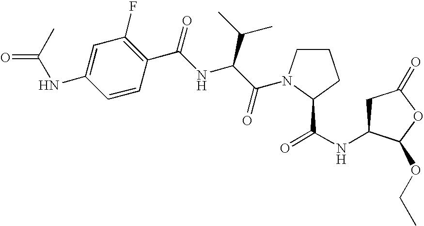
C1C(NC(=O)C2N(C(C(NC(C3=C(F)C=C(NC(=O)C)C=C3)=O)C(C)C)=O)CCC2)C(OCC)OC1=O
